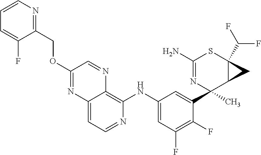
C12=CC=NC(NC3=CC(F)=C(F)C(C4(C)N=C(N)SC5(C(F)F)C4C5)=C3)=C1N=CC(OCC1=NC=CC=C1F)=N2
